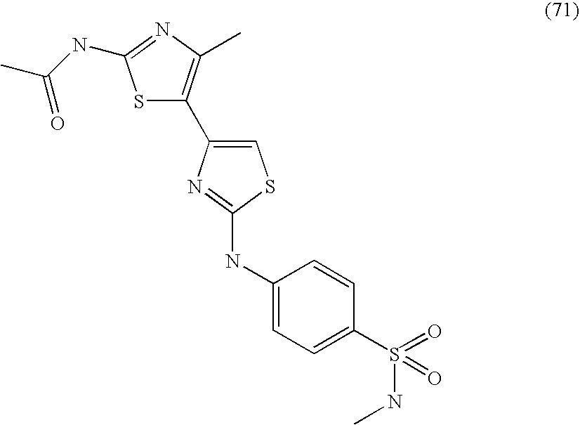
S1C(C2=CSC(NC3=CC=C(S(=O)(=O)NC)C=C3)=N2)=C(C)N=C1NC(C)=O
